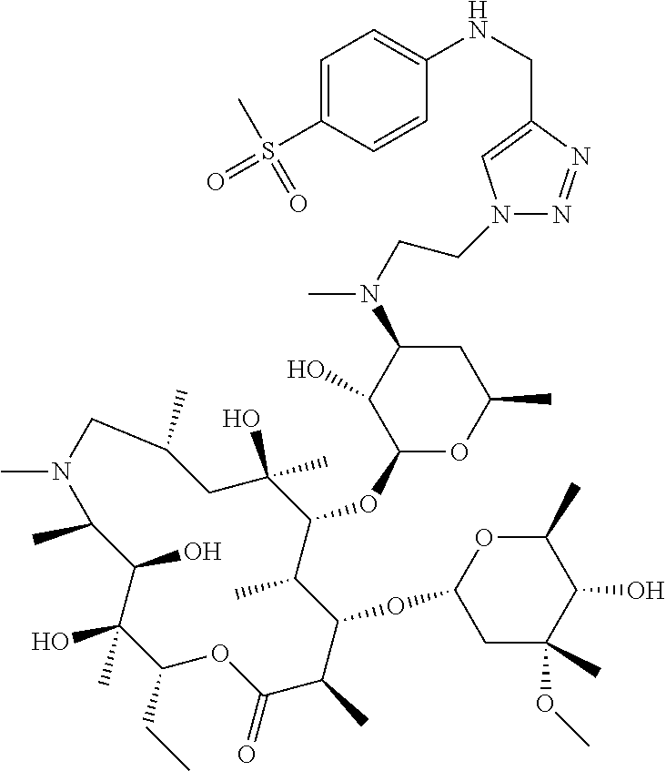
C1(CC)C(C)(O)C(O)C(C)N(C)CC(C)CC(O)(C)C(OC2OC(C)CC(N(C)CCN3C=C(CNC4=CC=C(S(=O)(C)=O)C=C4)N=N3)C2O)C(C)C(OC2CC(C)(OC)C(O)C(C)O2)C(C)C(=O)O1
